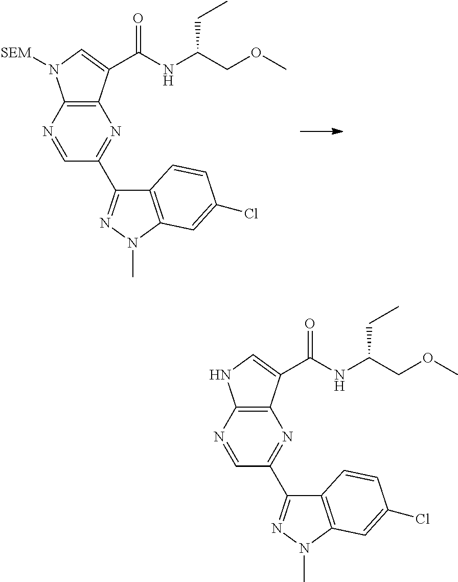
C1=NC2=C(N=C1C1=NN(C)C3=C1C=CC(Cl)=C3)C(C(NC(CC)COC)=O)=CN2[SEM].C1=NC2=C(N=C1C1=NN(C)C3=C1C=CC(Cl)=C3)C(C(NC(CC)COC)=O)=CN2
